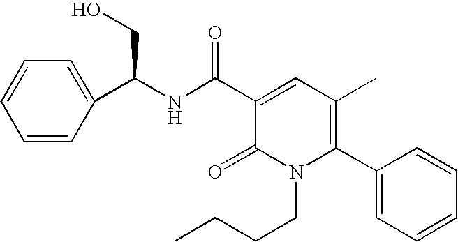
C1=CC(C(NC(C2=CC(C)=C(C3=CC=CC=C3)N(CCCC)C2=O)=O)CO)=CC=C1
